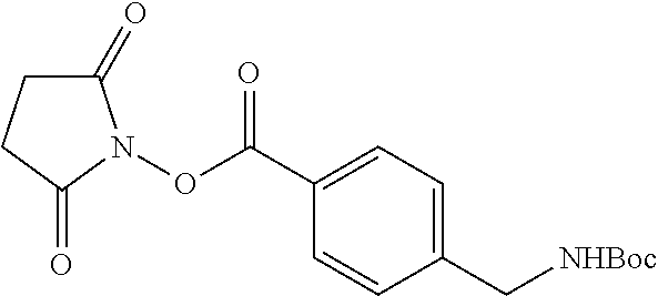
C1(C[NHBoc])=CC=C(C(=O)ON2C(=O)CCC2=O)C=C1
